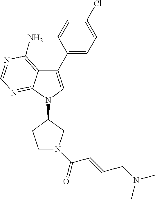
C1(C2=CC=C(Cl)C=C2)=CN(C2CN(C(=O)C=CCN(C)C)CC2)C2=NC=NC(N)=C12
